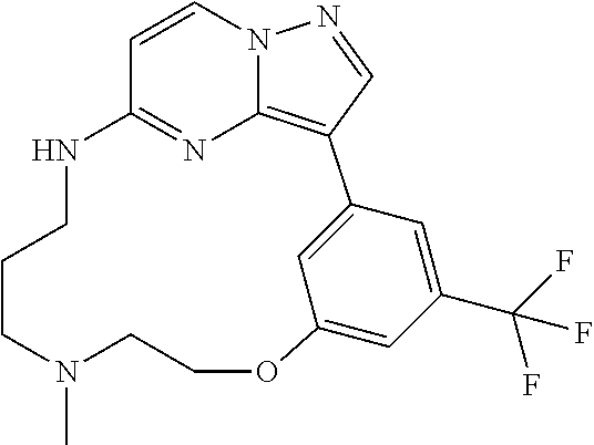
C1=CN2C3=C(C=N2)C2=CC(=CC(C(F)(F)F)=C2)OCCN(C)CCCNC1=N3
